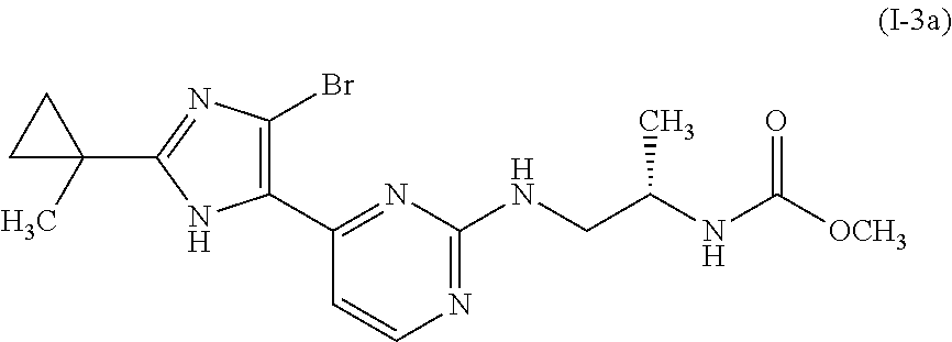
C1(C2=C(Br)N=C(C3(C)CC3)N2)=NC(NCC(NC([OCH3])=O)C)=NC=C1
